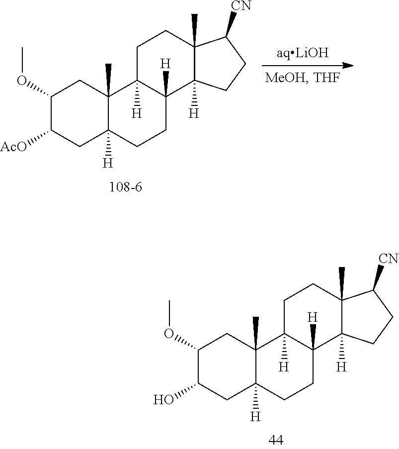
C1(OC)C(O)CC2([H])C(C)(C1)C1([H])C([H])(CC2)C2([H])C(C)(CC1)C([CN])CC2.C1(OC)C([AcO])CC2([H])C(C)(C1)C1([H])C([H])(CC2)C2([H])C(C)(CC1)C([CN])CC2
